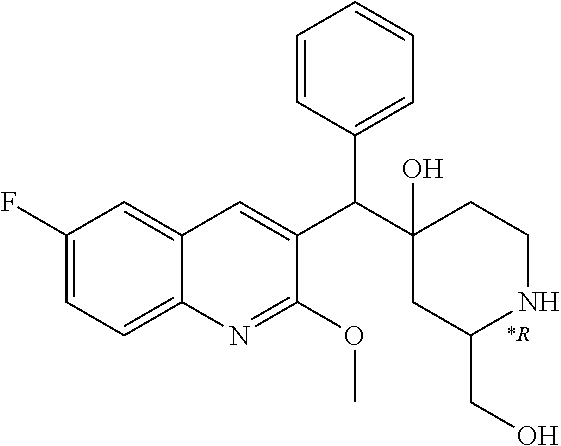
C1(F)=CC=C2C(=C1)C=C(C(C1(O)CC(CO)NCC1)C1=CC=CC=C1)C(OC)=N2.[*R]
